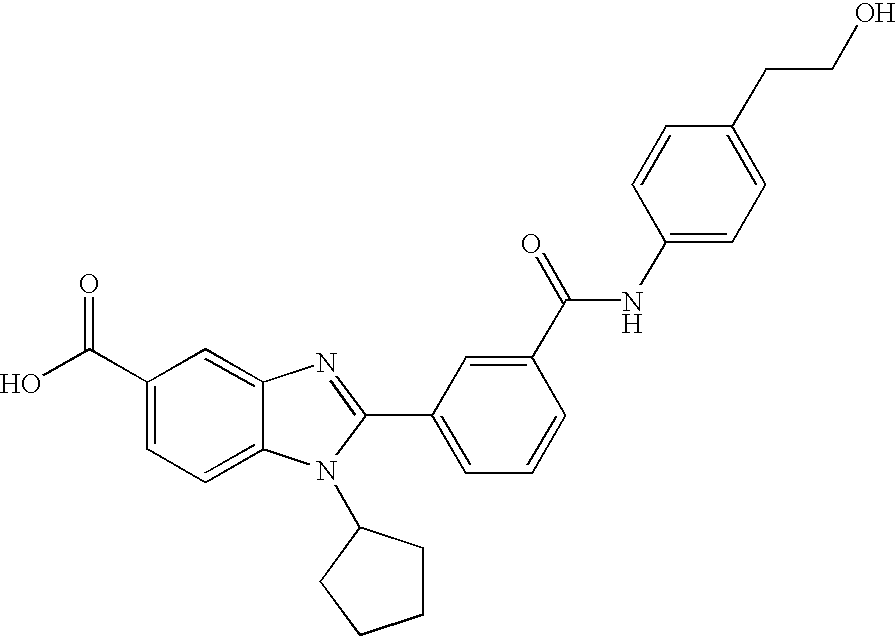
C1(C(O)=O)=CC=C2C(=C1)N=C(C1=CC=CC(C(=O)NC3=CC=C(CCO)C=C3)=C1)N2C1CCCC1
